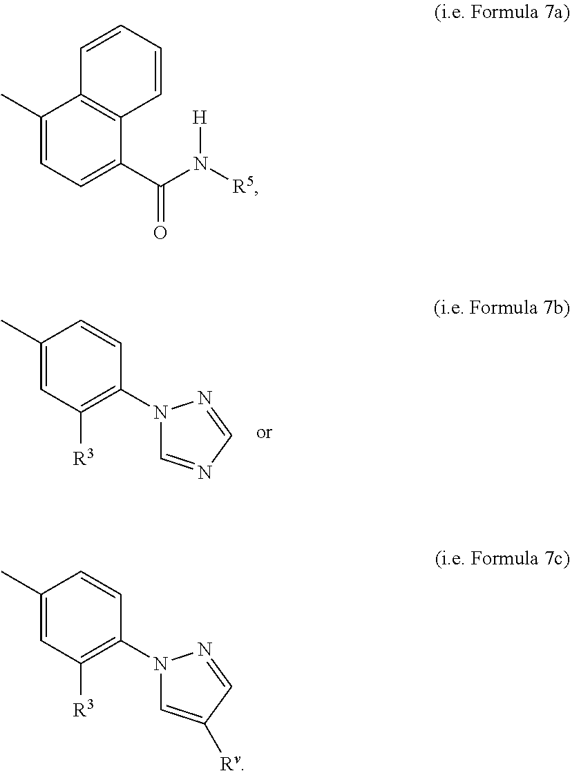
C1(C)=CC([R3])=C(N2C=NC=N2)C=C1.C1(C)=CC=C(C(N([R5])[H])=O)C2=C1C=CC=C2.C1(C)=CC([R3])=C(N2C=C([Rv])C=N2)C=C1
